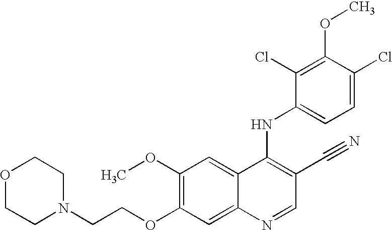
O1CCN(CCOC2=C(OC)C=C3C(=C2)N=CC(C#N)=C3NC2=CC=C(Cl)C(OC)=C2Cl)CC1
